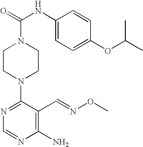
C1(N)=C(C=NOC)C(N2CCN(C(=O)NC3=CC=C(OC(C)C)C=C3)CC2)=NC=N1
